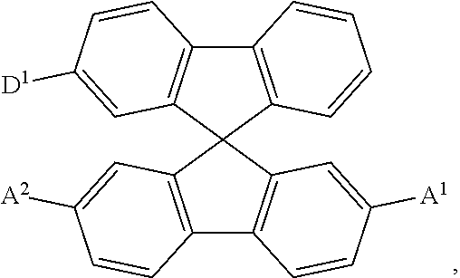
C12=C(C=C([A2])C=C1)C1(C3=C2C=CC([A1])=C3)C2=C(C3=C1C=C([D1])C=C3)C=CC=C2
